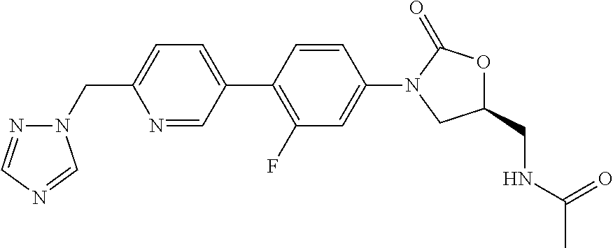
C(C1=CC=C(C2=C(F)C=C(N3CC(CNC(C)=O)OC3=O)C=C2)C=N1)N1N=CN=C1
